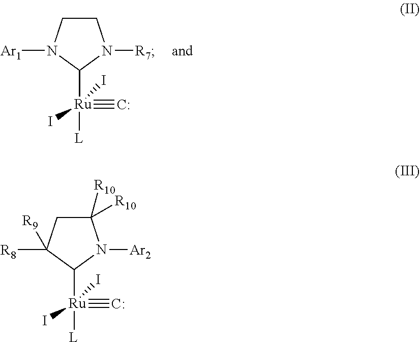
C1CN([Ar1])C([Ru]([L])(I)(I)#[C:])N1[R7].C1([R10])([R10])CC([R8])([R9])C([Ru]([L])(I)(I)#[C:])N1[Ar2]
